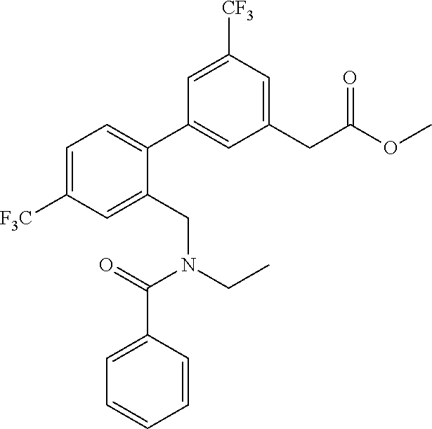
C1=C([F3C])C=C(CN(CC)C(=O)C2=CC=CC=C2)C(C2=CC(CC(=O)OC)=CC([CF3])=C2)=C1
